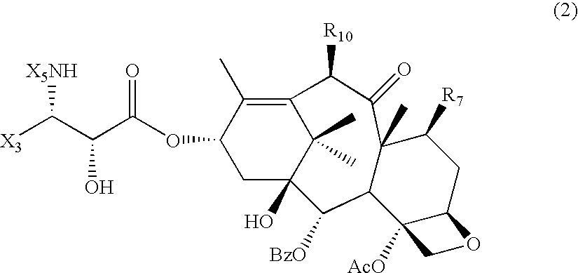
C1C2(O)C(C)(C)C(=C(C)C1OC(C(C([X3])[X5NH])O)=O)C([R10])C(=O)C1(C)C(C2[BzO])C2([AcO])C(CC1[R7])OC2
